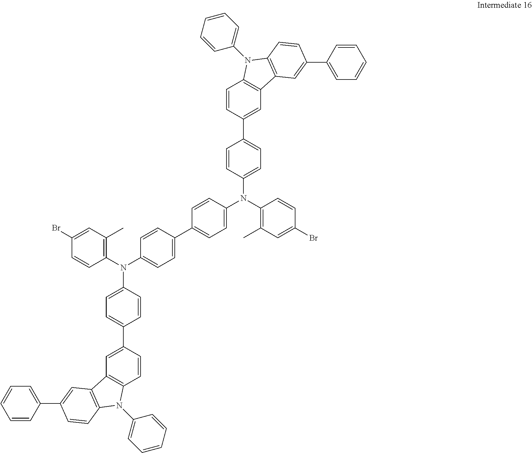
C1=C(Br)C=CC(N(C2=CC=C(C3=CC=C(N(C4=C(C)C=C(Br)C=C4)C4=CC=C(C5=CC6=C(C=C5)N(C5=CC=CC=C5)C5=C6C=C(C6=CC=CC=C6)C=C5)C=C4)C=C3)C=C2)C2=CC=C(C3=CC4=C(C=C3)N(C3=CC=CC=C3)C3=C4C=C(C4=CC=CC=C4)C=C3)C=C2)=C1C
